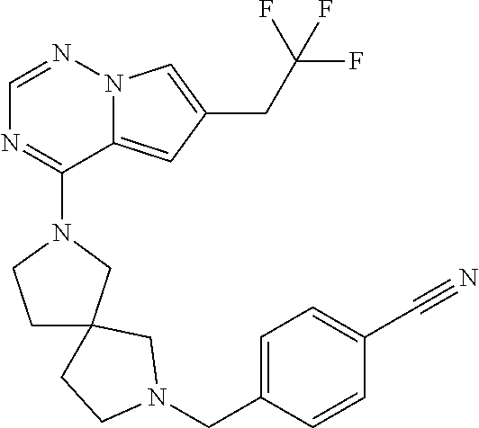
C1=NN2C(=CC(CC(F)(F)F)=C2)C(N2CCC3(C2)CCN(CC2=CC=C(C#N)C=C2)C3)=N1
